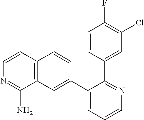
C1(C2=CC3=C(C=C2)C=CN=C3N)=CC=CN=C1C1=CC(Cl)=C(F)C=C1
